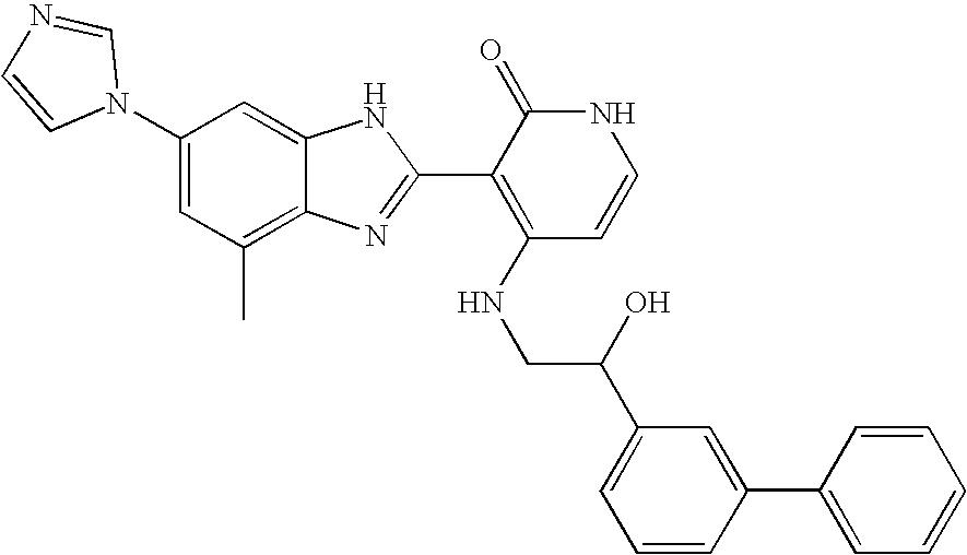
C1(C)=C2C(=CC(N3C=NC=C3)=C1)NC(C1=C(NCC(C3=CC=CC(C4=CC=CC=C4)=C3)O)C=CNC1=O)=N2
